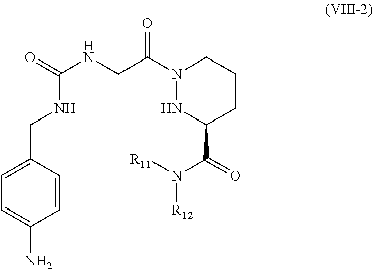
C1=C(N)C=CC(CNC(NCC(N2NC(C(=O)N([R12])[R11])CCC2)=O)=O)=C1
